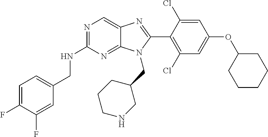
C1=C(F)C(F)=CC(CNC2=NC=C3C(=N2)N(CC2CCCNC2)C(C2=C(Cl)C=C(OC4CCCCC4)C=C2Cl)=N3)=C1
